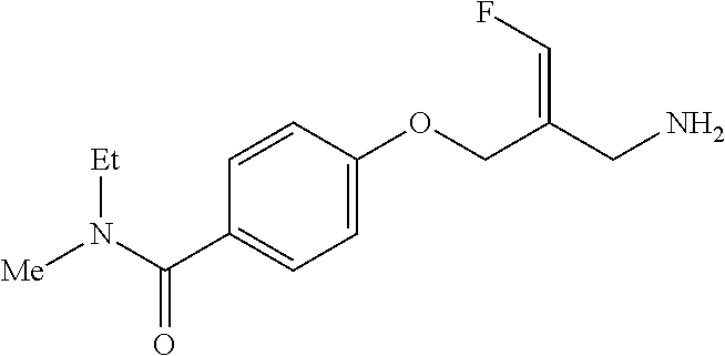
C1=CC(OCC(CN)=CF)=CC=C1C(N([Me])[Et])=O
